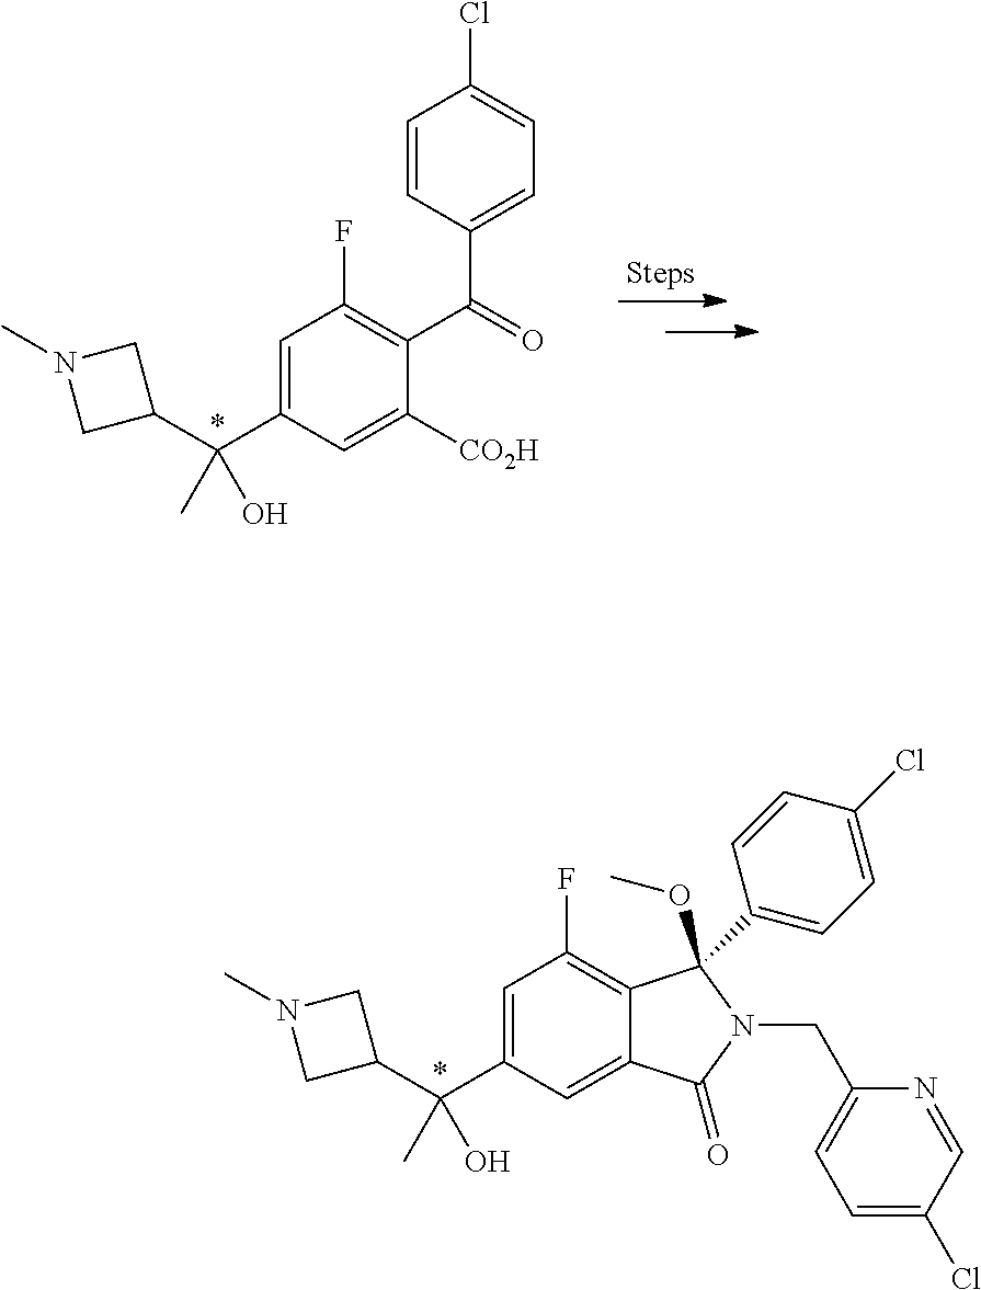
C1=C(C(C2CN(C)C2)(C)O)C=C([CO2H])C(C(C2=CC=C(Cl)C=C2)=O)=C1F.C1=C(C(C2CN(C)C2)(C)O)C=C2C(=C1F)C(C1=CC=C(Cl)C=C1)(OC)N(CC1=CC=C(Cl)C=N1)C2=O
